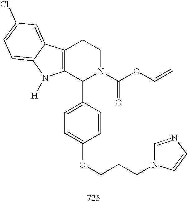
C12=C(C(C3=CC=C(OCCCN4C=NC=C4)C=C3)N(C(OC=C)=O)CC1)N([H])C1=CC=C(Cl)C=C21
